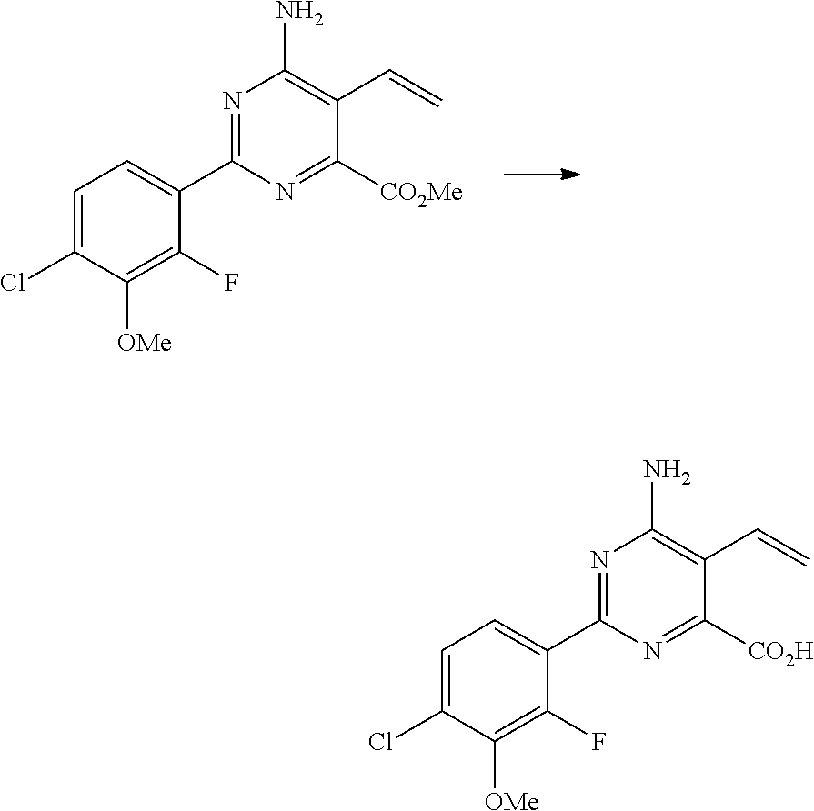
N1=C(C2=CC=C(Cl)C([OMe])=C2F)N=C([CO2Me])C(C=C)=C1N.N1=C(C2=CC=C(Cl)C([OMe])=C2F)N=C([CO2H])C(C=C)=C1N
